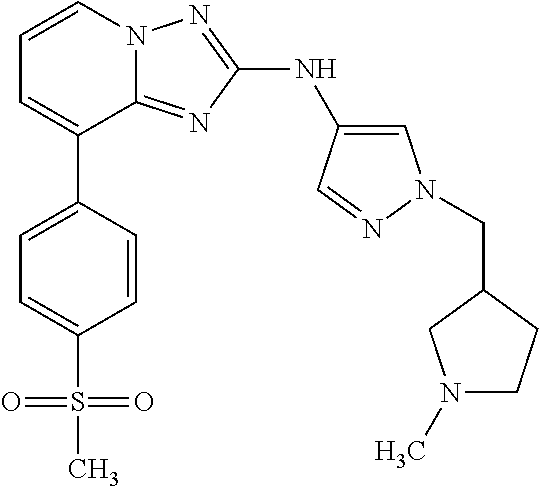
C1=C(C2=CC=CN3C2=NC(NC2=CN(CC4CN(C)CC4)N=C2)=N3)C=CC(S(C)(=O)=O)=C1
